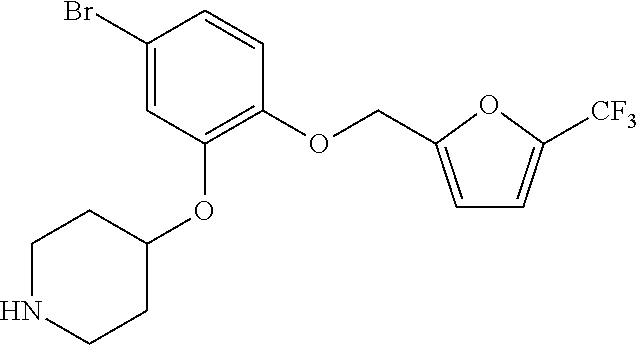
C1(Br)=CC(OC2CCNCC2)=C(OCC2=CC=C([CF3])O2)C=C1
